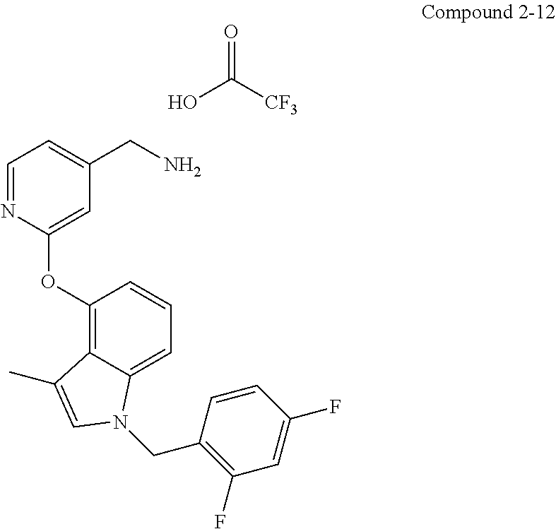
C1=NC(OC2=C3C(=CC=C2)N(CC2=C(F)C=C(F)C=C2)C=C3C)=CC(CN)=C1.OC([CF3])=O
